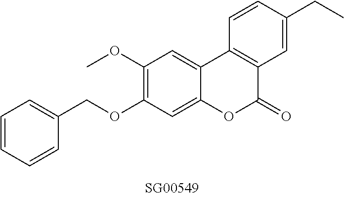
O(C1=C(OC)C=C2C(=C1)OC(=O)C1=C2C=CC(CC)=C1)CC1=CC=CC=C1
